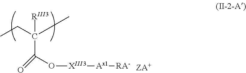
CCC(CC)([RIII3])C(=O)O[XIII3][Ax1][RA-]
